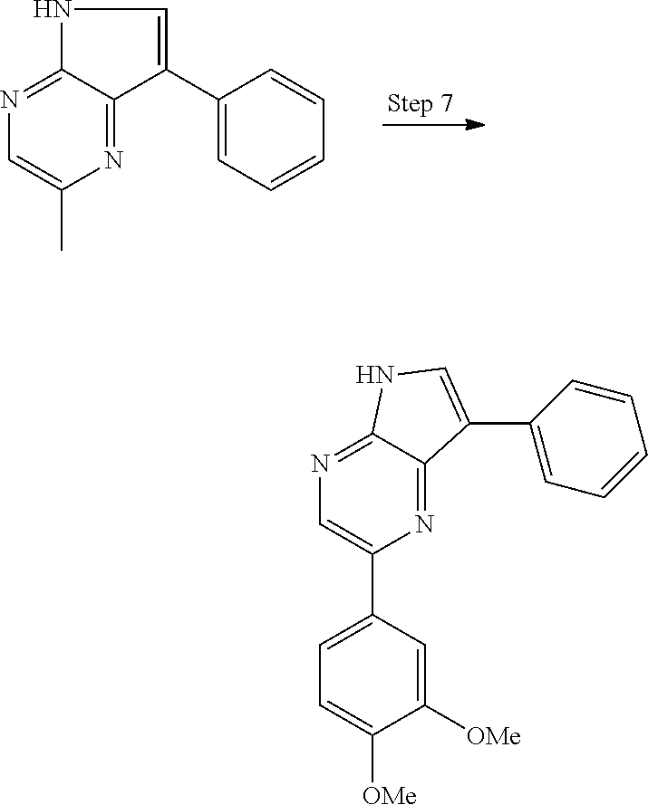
N1=C2C(=NC(C)=C1)C(C1=CC=CC=C1)=CN2.N1=C2C(=NC(C3=CC=C([OMe])C([OMe])=C3)=C1)C(C1=CC=CC=C1)=CN2
